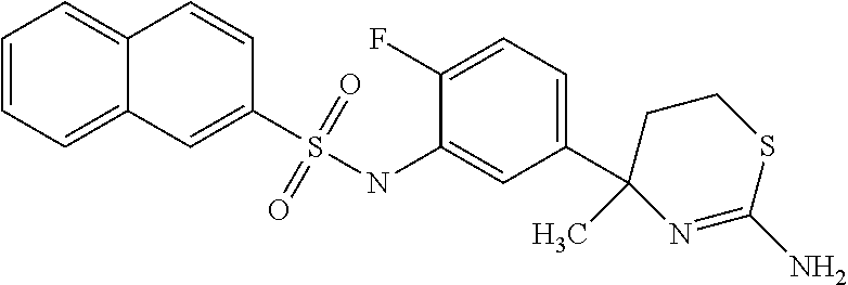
C1(C)(C2=CC=C(F)C(NS(C3=CC4=CC=CC=C4C=C3)(=O)=O)=C2)N=C(N)SCC1
